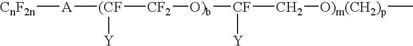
[CnF2n][A][(CF]([CF2][O)b][CF](C[O)m(CH2)p]C)[Y])[Y]
